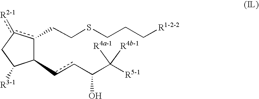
C1(ccC(C([R5-1])([R4a-1])[R4b-1])O)c(CCSCCC[R1-2-2])c([R2-1])CC1[R3-1]
